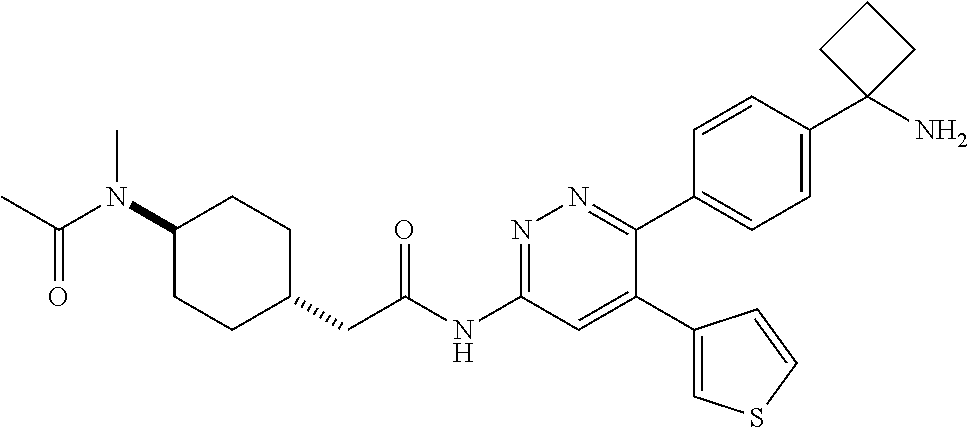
C1(N(C(C)=O)C)CCC(CC(NC2=NN=C(C3=CC=C(C4(N)CCC4)C=C3)C(C3=CSC=C3)=C2)=O)CC1
